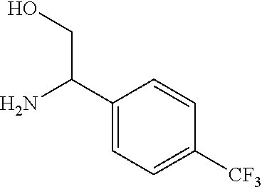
C1(C(N)CO)=CC=C([CF3])C=C1
